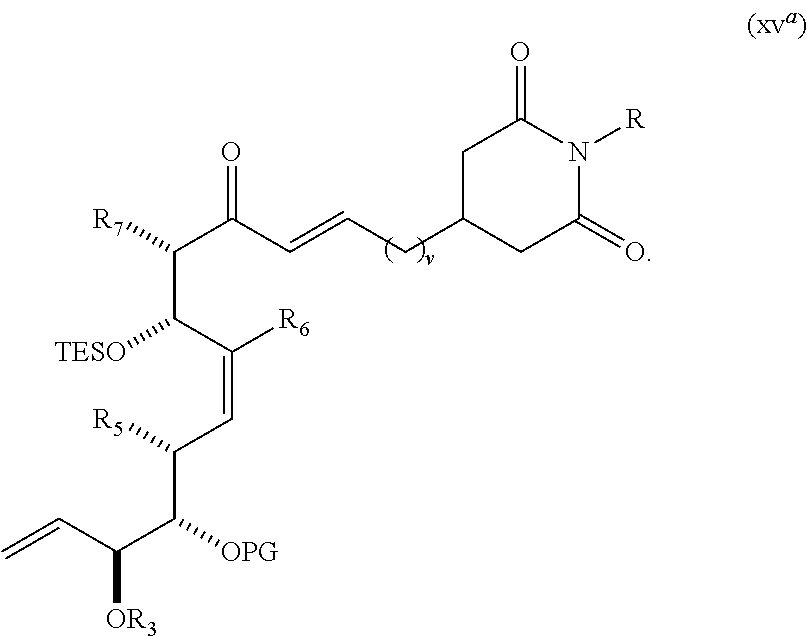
C=CC(C(C([R5])C=C(C([TESO])C(C(C=CCC1CC(=O)N([R])C(=O)C1)=O)[R7])[R6])[OPG])[OR3]
